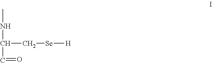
CNC(C=O)C[Se][H]
